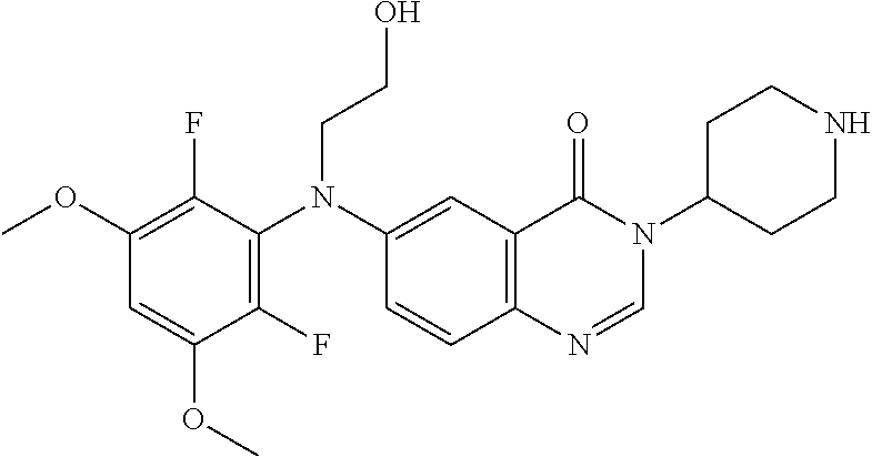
C1(OC)=C(F)C(N(C2=CC3=C(C=C2)N=CN(C2CCNCC2)C3=O)CCO)=C(F)C(OC)=C1
